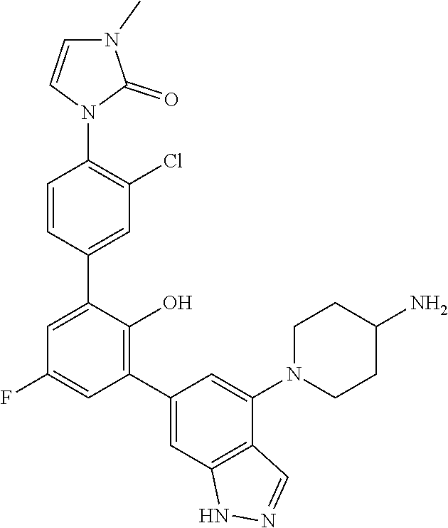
C1=CN(C2=C(Cl)C=C(C3=CC(F)=CC(C4=CC5=C(C(N6CCC(N)CC6)=C4)C=NN5)=C3O)C=C2)C(=O)N1C
